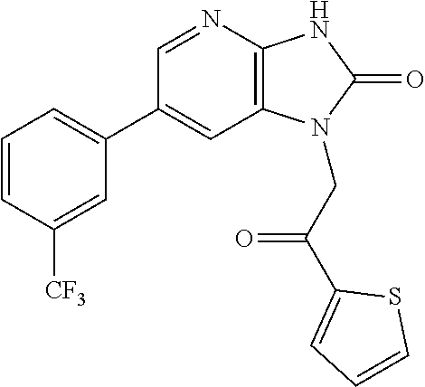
C1(C2=CC=CC([CF3])=C2)=CC2=C(N=C1)NC(=O)N2CC(C1=CC=CS1)=O
